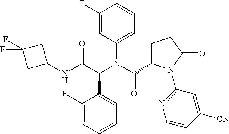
C1=C(C(C(NC2CC(F)(F)C2)=O)N(C(C2CCC(=O)N2C2=NC=CC([CN])=C2)=O)C2=CC=CC(F)=C2)C(F)=CC=C1
